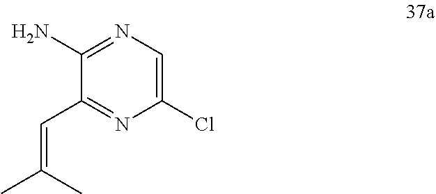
C1(C=C(C)C)=NC(Cl)=CN=C1N
